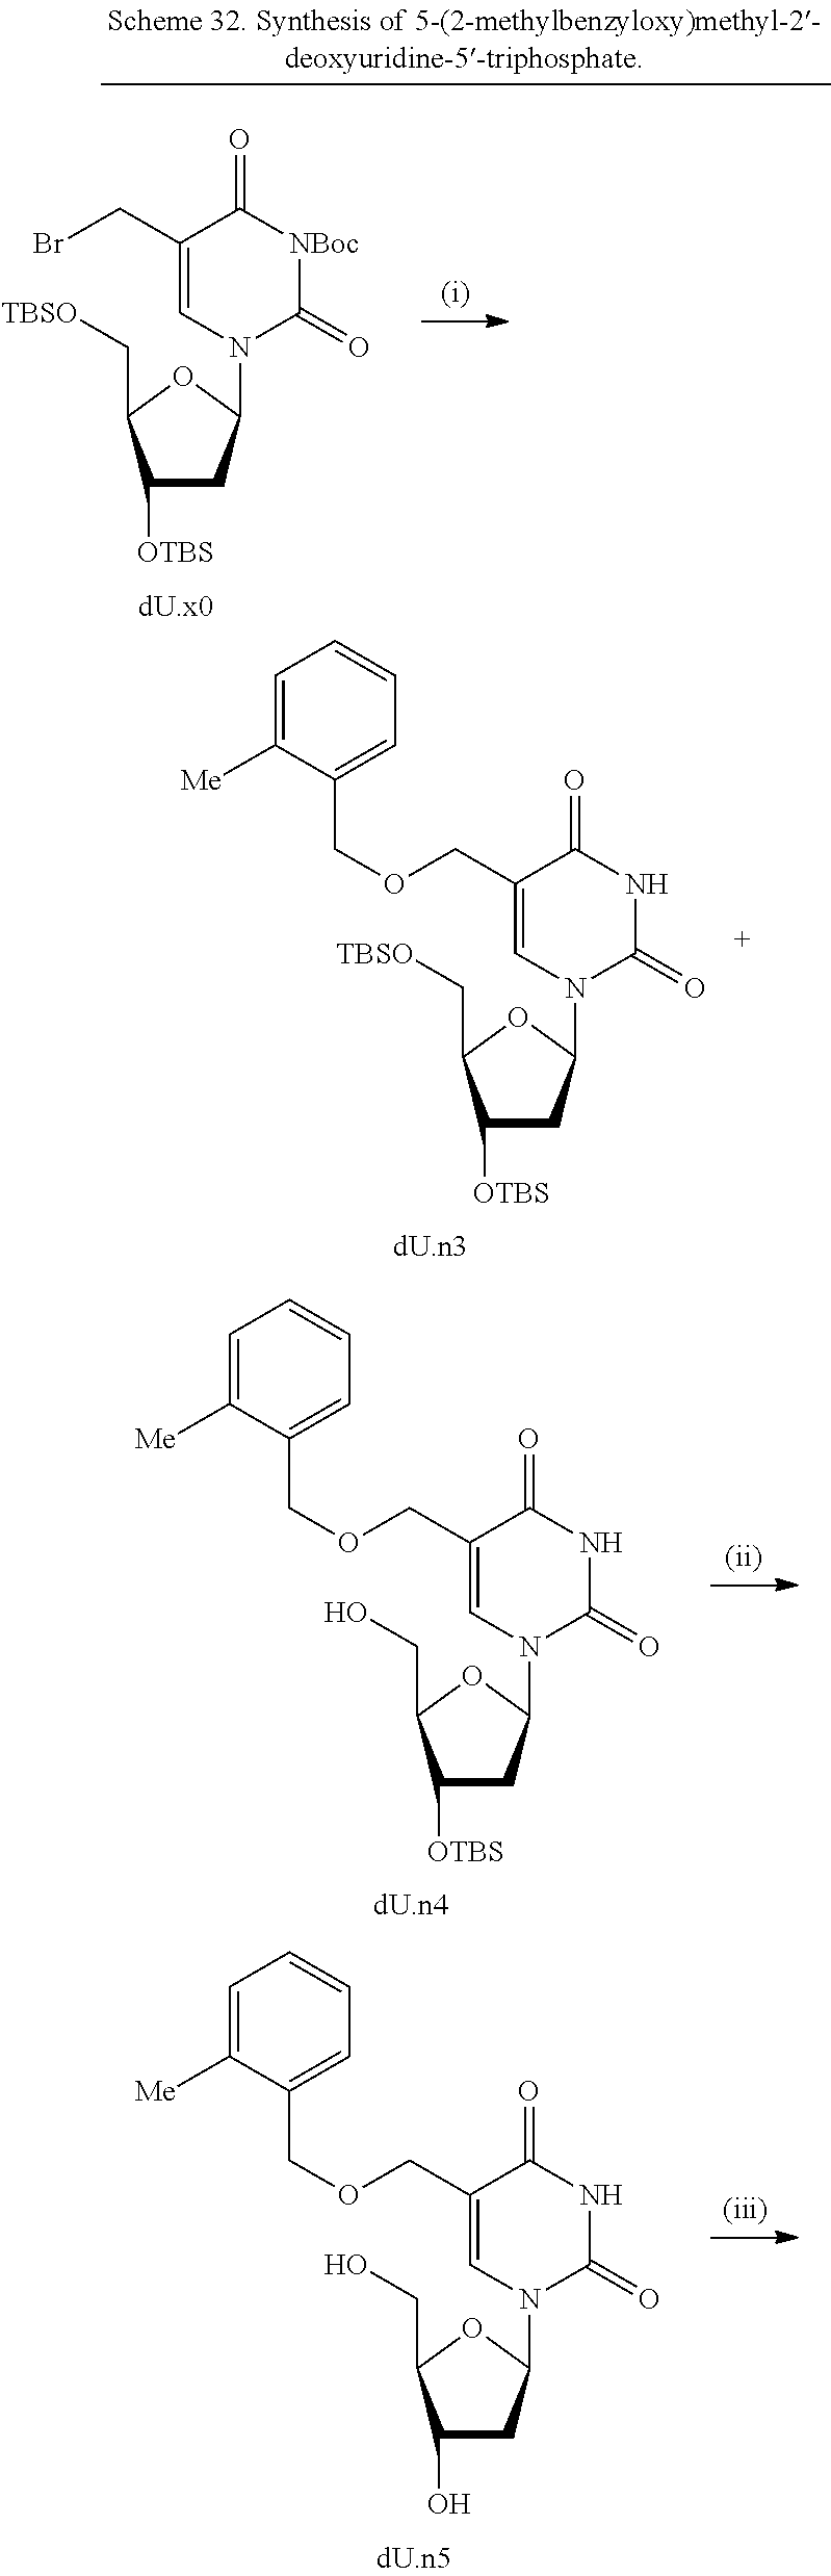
C1([OTBS])CC(N2C(=O)NC(=O)C(COCC3=CC=CC=C3[Me])=C2)OC1C[TBSO].C1([OTBS])CC(N2C(=O)NC(=O)C(COCC3=CC=CC=C3[Me])=C2)OC1CO.C1(O)CC(N2C(=O)NC(=O)C(COCC3=CC=CC=C3[Me])=C2)OC1CO.C1([OTBS])CC(N2C(=O)[NBoc]C(=O)C(CBr)=C2)OC1C[TBSO]
